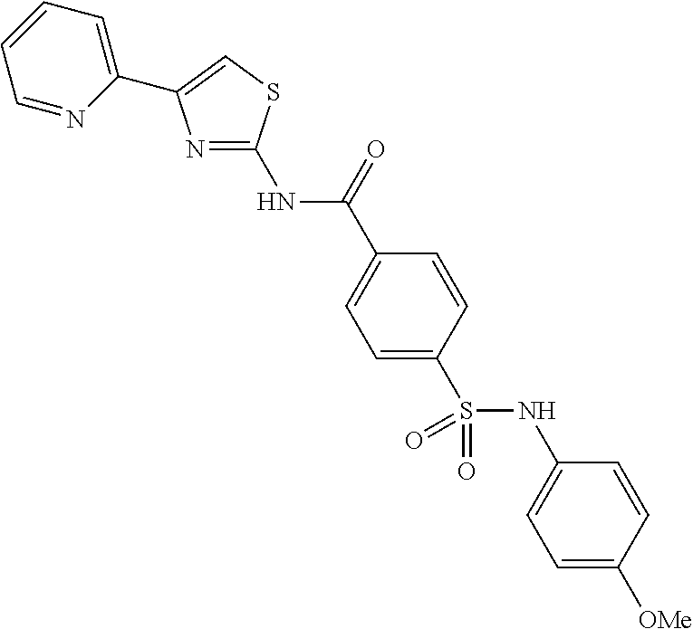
N1=C(NC(C2=CC=C(S(NC3=CC=C([OMe])C=C3)(=O)=O)C=C2)=O)SC=C1C1=CC=CC=N1
